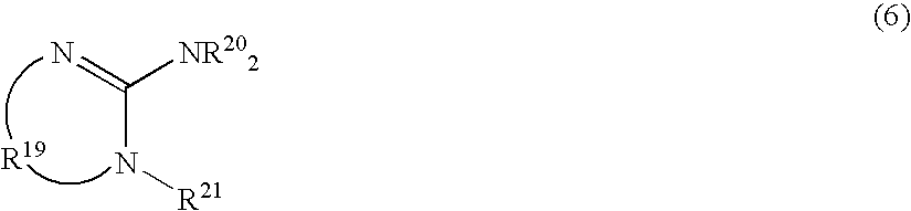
C(N[R21])(=N)[NR202]
